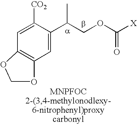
C1=C(C(COC([X])=O)C)C([CO2])=CC2=C1OCO2
